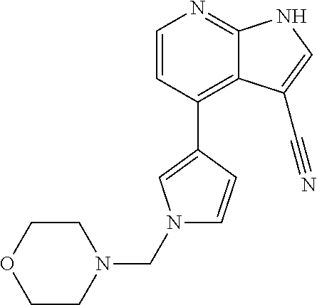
C1=CC(C2=CN(CN3CCOCC3)C=C2)=C2C(=N1)NC=C2C#N
